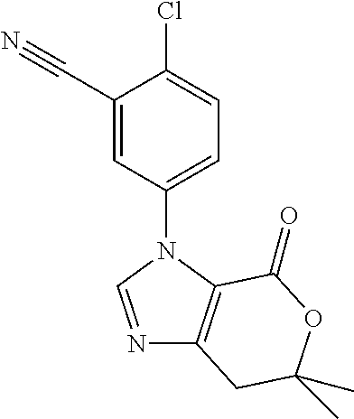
C1(N2C=NC3=C2C(=O)OC(C)(C)C3)=CC=C(Cl)C(C#N)=C1
